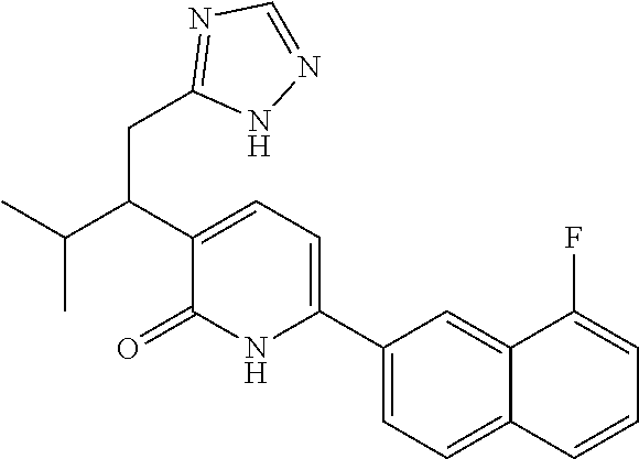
C1(C2=CC=C(C(CC3=NC=NN3)C(C)C)C(=O)N2)=CC=C2C(=C1)C(F)=CC=C2
